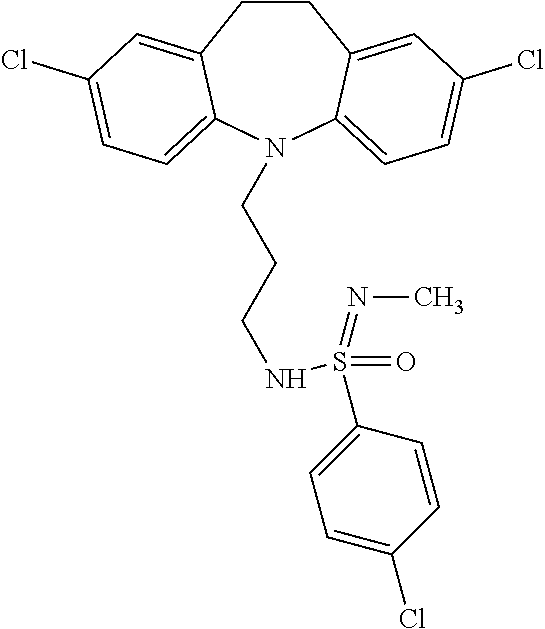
C1CC2=CC(Cl)=CC=C2N(CCCNS(C2=CC=C(Cl)C=C2)(=O)=NC)C2=CC=C(Cl)C=C12
